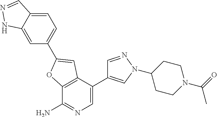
C12=C(C(C3=CN(C4CCN(C(C)=O)CC4)N=C3)=CN=C1N)C=C(C1=CC=C3C(=C1)NN=C3)O2
